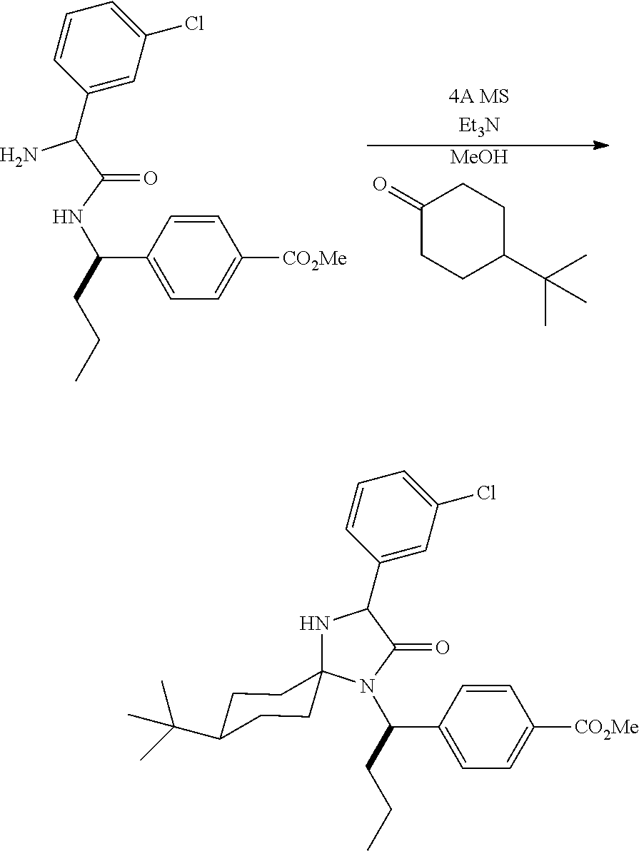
C1(=O)CCC(C(C)(C)C)CC1.[MeOH].NC(C(NC(CCC)C1=CC=C([CO2Me])C=C1)=O)C1=CC(Cl)=CC=C1.N1C(C2=CC(Cl)=CC=C2)C(=O)N(C(CCC)C2=CC=C([CO2Me])C=C2)C12CCC(C(C)(C)C)CC2
